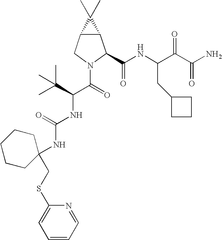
C12C(CN(C(C(NC(=O)NC3(CSC4=CC=CC=N4)CCCCC3)C(C)(C)C)=O)C1C(NC(C(C(N)=O)=O)CC1CCC1)=O)C2(C)C
